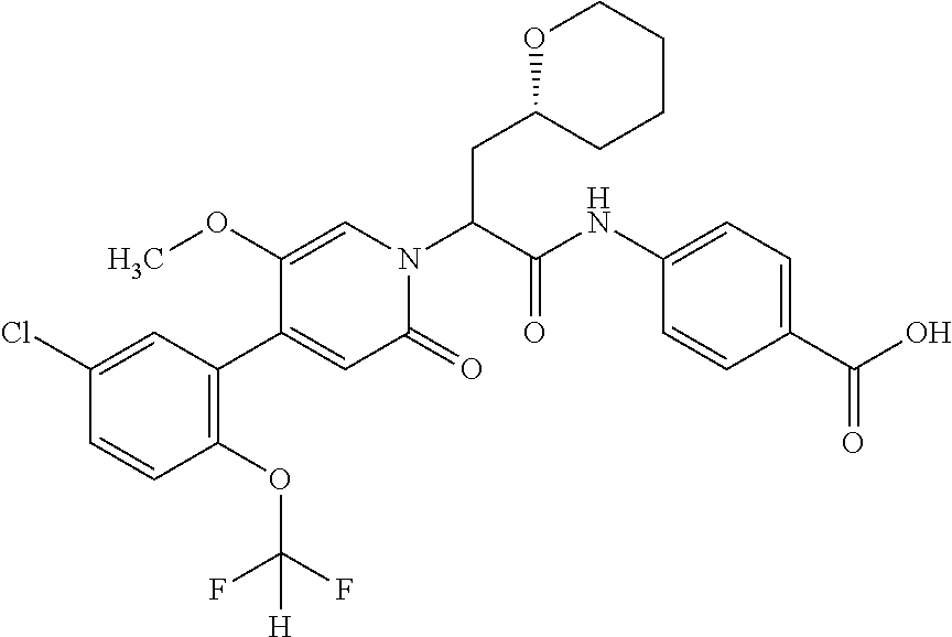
C1(Cl)=CC(C2=CC(=O)N(C(CC3CCCCO3)C(=O)NC3=CC=C(C(=O)O)C=C3)C=C2OC)=C(OC(F)(F)[H])C=C1
